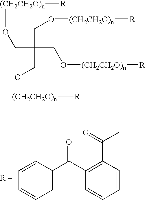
C1=CC(C(C2=C(C(=O)C)C=CC=C2)=O)=CC=C1.C(C(CO[(CH2CH2O)n][R])(CO[(CH2CH2O)n][R])CO[(CH2CH2O)n][R])O[(CH2CH2O)n][R]
